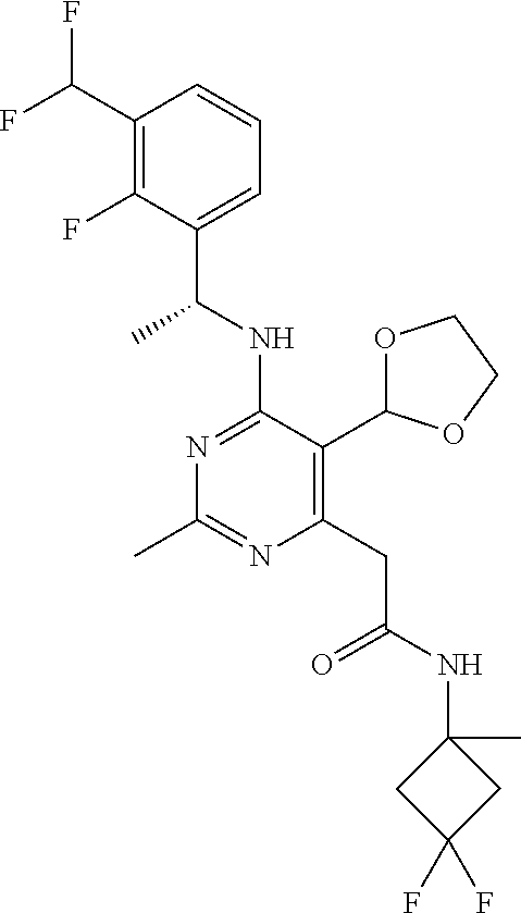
N1=C(NC(C)C2=CC=CC(C(F)F)=C2F)C(C2OCCO2)=C(CC(=O)NC2(C)CC(F)(F)C2)N=C1C
